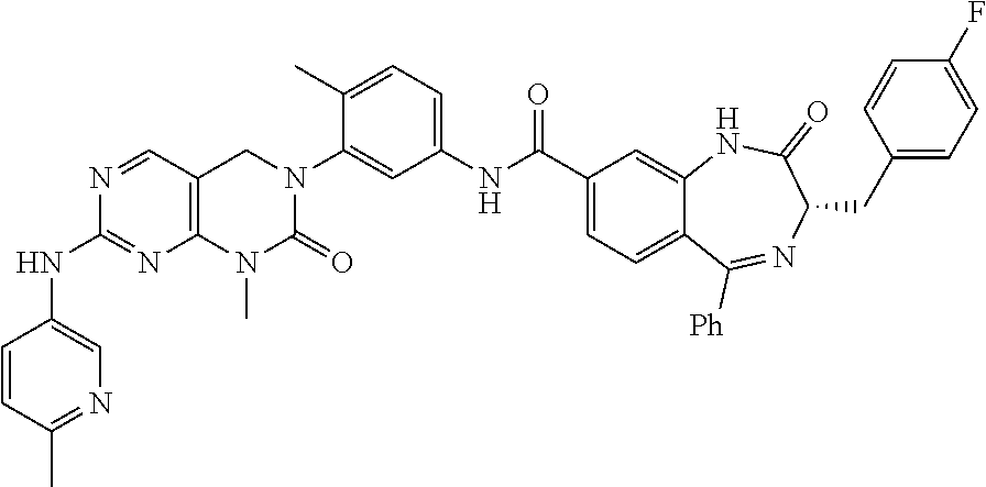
C1=CC(C)=NC=C1NC1=NC2=C(C=N1)CN(C1=CC(NC(C3=CC=C4C(=C3)NC(=O)C(CC3=CC=C(F)C=C3)N=C4[Ph])=O)=CC=C1C)C(=O)N2C
